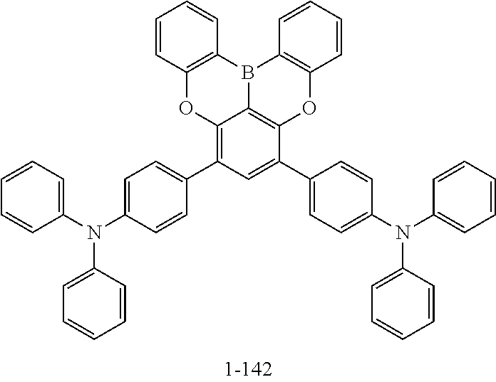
C12=C(C3=CC=C(N(C4=CC=CC=C4)C4=CC=CC=C4)C=C3)C=C(C3=CC=C(N(C4=CC=CC=C4)C4=CC=CC=C4)C=C3)C3=C1B(C1=C(O3)C=CC=C1)C1=C(O2)C=CC=C1
